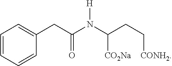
C1=CC=CC(CC(N(C(CC[CONH2])[CO2Na])[H])=O)=C1
